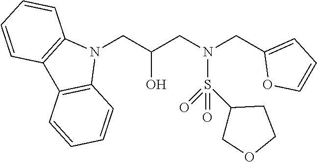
N1(CC(CN(CC2=CC=CO2)S(=O)(=O)C2COCC2)O)C2=C(C3=C1C=CC=C3)C=CC=C2
